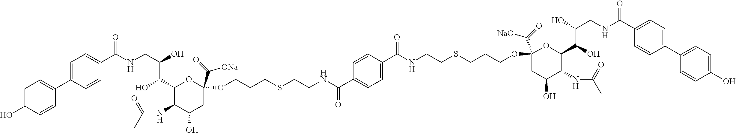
C(NCC(O)C(C1C(NC(C)=O)C(O)CC(C(=O)[ONa])(OCCCSCCNC(C2=CC=C(C(NCCSCCCOC3(C(=O)[NaO])CC(O)C(NC(C)=O)C(C(O)C(O)CNC(C4=CC=C(C5=CC=C(O)C=C5)C=C4)=O)O3)=O)C=C2)=O)O1)O)(=O)C1=CC=C(C2=CC=C(O)C=C2)C=C1
